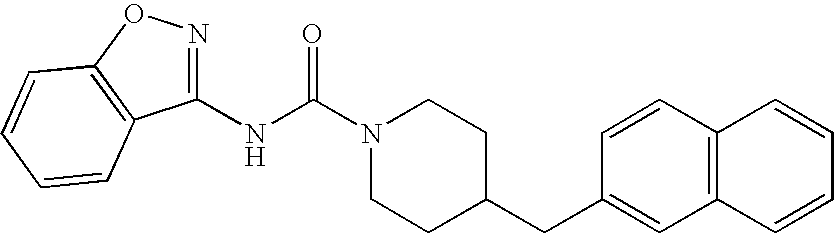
N(C(N1CCC(CC2=CC3=C(C=C2)C=CC=C3)CC1)=O)C1=NOC2=C1C=CC=C2
